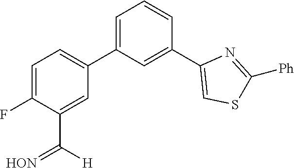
C1=C(C2=CC=C(F)C(C(=[HON])[H])=C2)C=C(C2=CSC([Ph])=N2)C=C1
